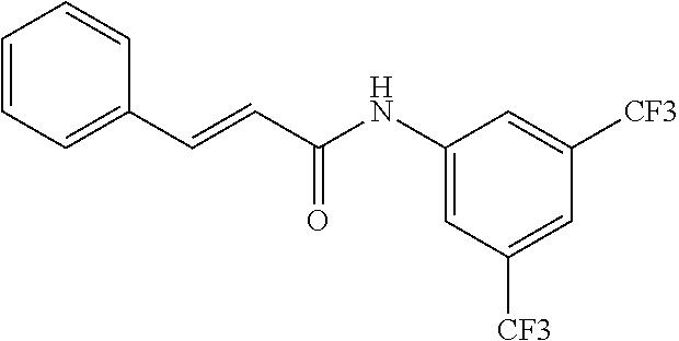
C1=CC=C(C=CC(NC2=CC([CF3])=CC([CF3])=C2)=O)C=C1
